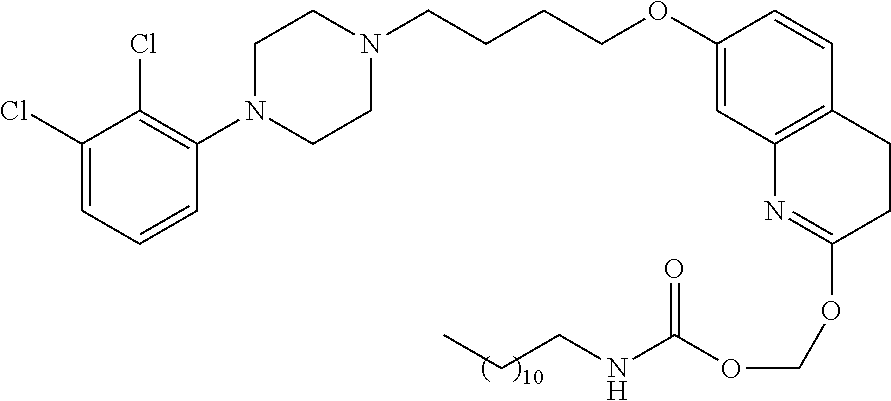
C1(Cl)=CC=CC(N2CCN(CCCCOC3=CC4=C(C=C3)CCC(OCOC(NCCC)=O)=N4)CC2)=C1Cl
